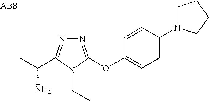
N1=C(OC2=CC=C(N3CCCC3)C=C2)N(CC)C(C(C)N)=N1
